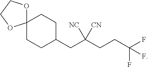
C12(CCC(CC(CCC(F)(F)F)([CN])[NC])CC1)OCCO2
